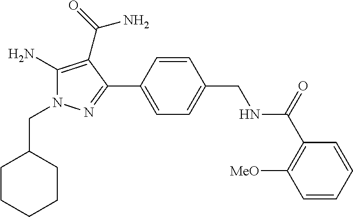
C1(N)=C(C(=O)N)C(C2=CC=C(CNC(=O)C3=C([MeO])C=CC=C3)C=C2)=NN1CC1CCCCC1
